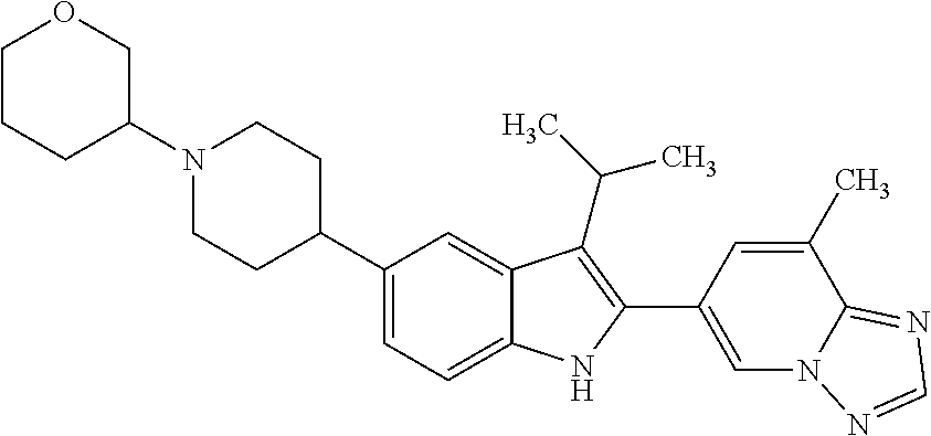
C1(C2CCN(C3COCCC3)CC2)=CC=C2C(=C1)C(C(C)C)=C(C1=CN3C(=NC=N3)C(C)=C1)N2
